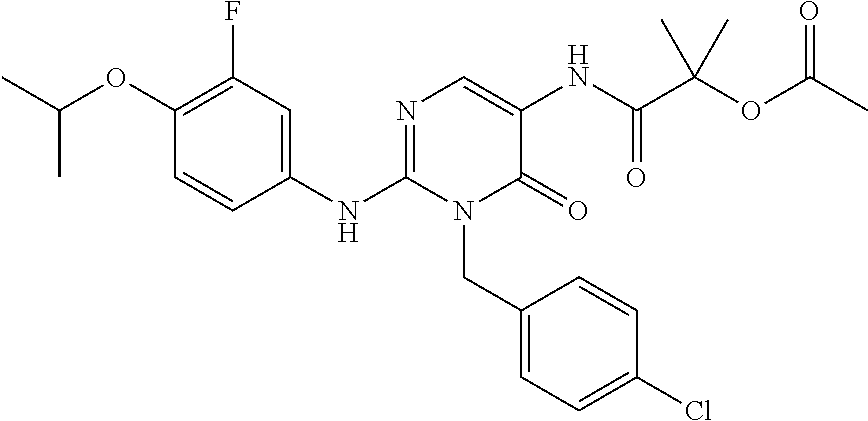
C1(OC(C)C)=C(F)C=C(NC2=NC=C(NC(C(OC(C)=O)(C)C)=O)C(=O)N2CC2=CC=C(Cl)C=C2)C=C1
